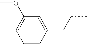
C1=CC(CCC)=CC(OC)=C1
